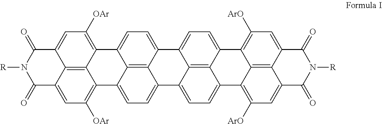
C12=C3C4=CC([OAr])=C1C1=CC=C5C6=C1C(=CC=C6C1=CC=C6C7=C1C5=CC=C7C1=C([ArO])C=C5C7=C1C6=C([ArO])C=C7C(=O)N([R])C5=O)C2=C([OAr])C=C3C(=O)N([R])C4=O
